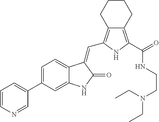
C1=C(C2=CC=CN=C2)C=C2C(=C1)C(=CC1=C3C(=C(C(=O)NCCN(CC)CC)N1)CCCC3)C(=O)N2
